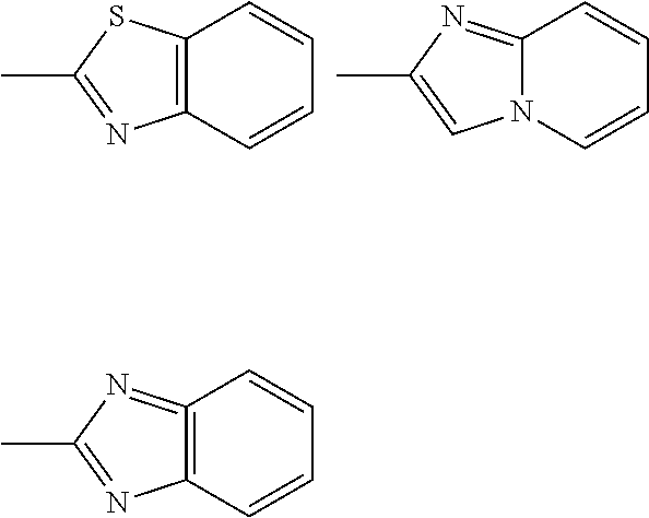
C12=C(C=CC=C1)N=C(C)S2.C12=NC(C)=CN1C=CC=C2.C12=C(C=CC=C1)N=C(C)N=2
